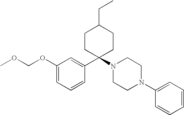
COCOC1=CC=CC(C2(N3CCN(C4=CC=CC=C4)CC3)CCC(CC)CC2)=C1
